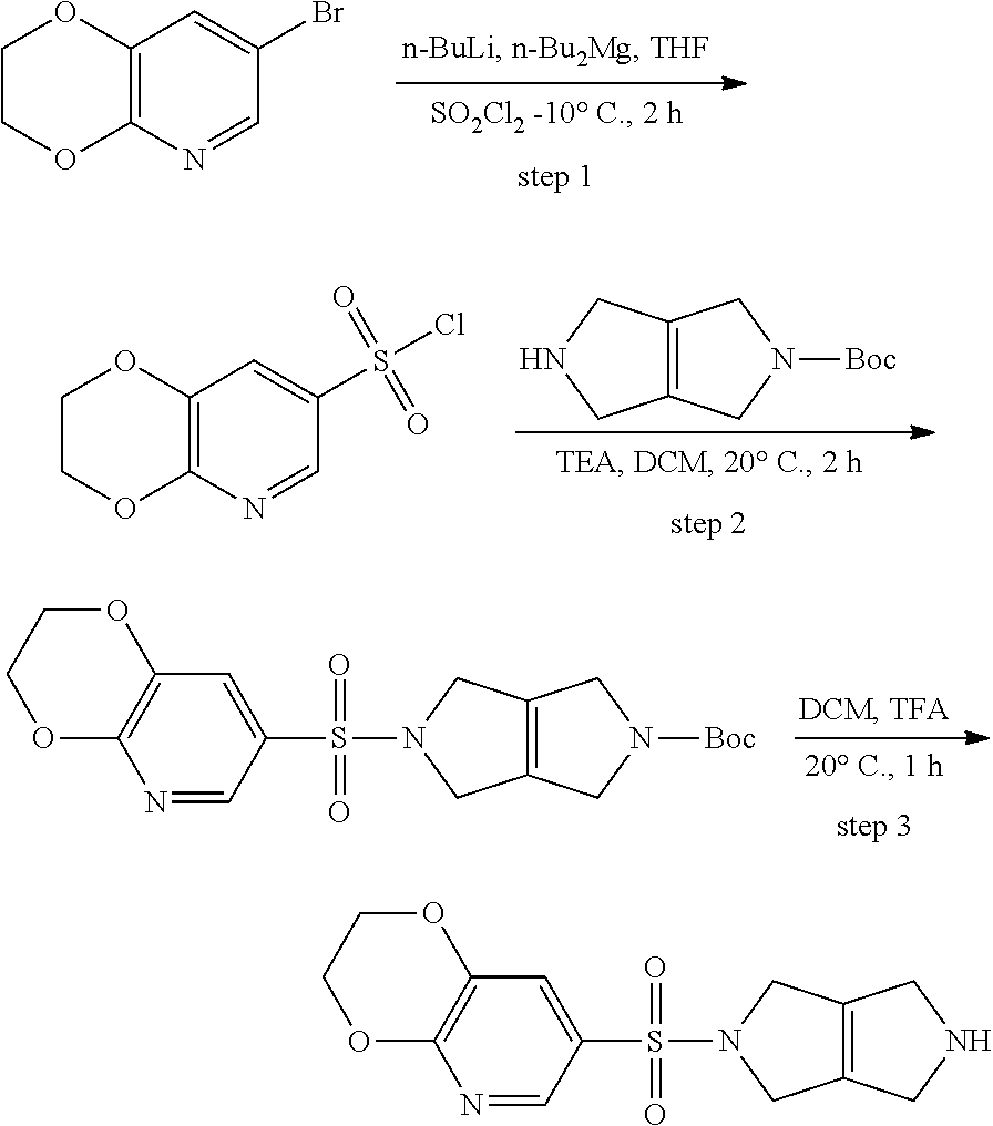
C12=C(N=CC(Br)=C1)OCCO2.C12=C(CNC1)CN([Boc])C2.C12=C(N=CC(S(Cl)(=O)=O)=C1)OCCO2.N1=CC(S(N2CC3=C(C2)CN([Boc])C3)(=O)=O)=CC2=C1OCCO2.N1=CC(S(N2CC3=C(C2)CNC3)(=O)=O)=CC2=C1OCCO2
